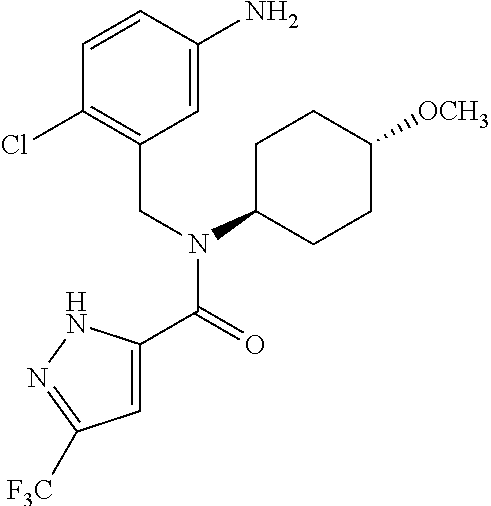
C1=C(C(=O)N(CC2=C(Cl)C=CC(N)=C2)C2CCC([OCH3])CC2)NN=C1[F3C]
